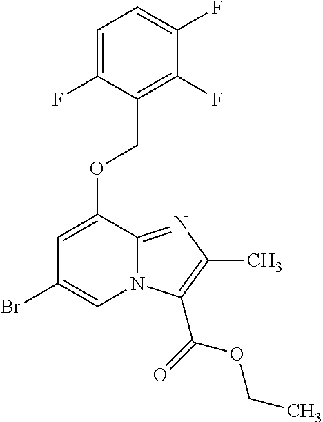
C1=C(OCC2=C(F)C(F)=CC=C2F)C2=NC(C)=C(C(=O)OCC)N2C=C1Br
